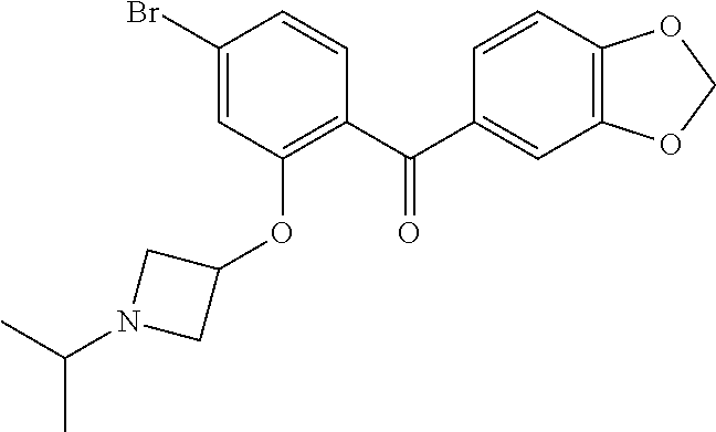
C1(Br)=CC(OC2CN(C(C)C)C2)=C(C(C2=CC3=C(C=C2)OCO3)=O)C=C1
